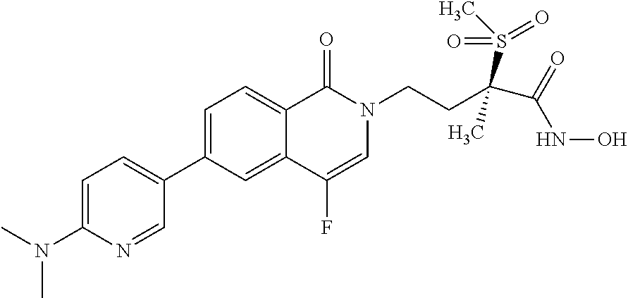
C1=C(N(C)C)N=CC(C2=CC=C3C(=C2)C(F)=CN(CCC(C(=O)NO)(S(C)(=O)=O)C)C3=O)=C1
